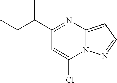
C1(C(CC)C)=NC2=CC=NN2C(Cl)=C1
